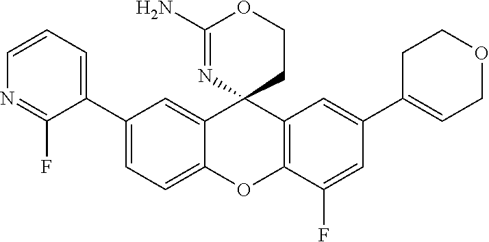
C1(C2=CC=C3C(=C2)C2(C4=C(O3)C(F)=CC(C3=CCOCC3)=C4)CCOC(N)=N2)=CC=CN=C1F
